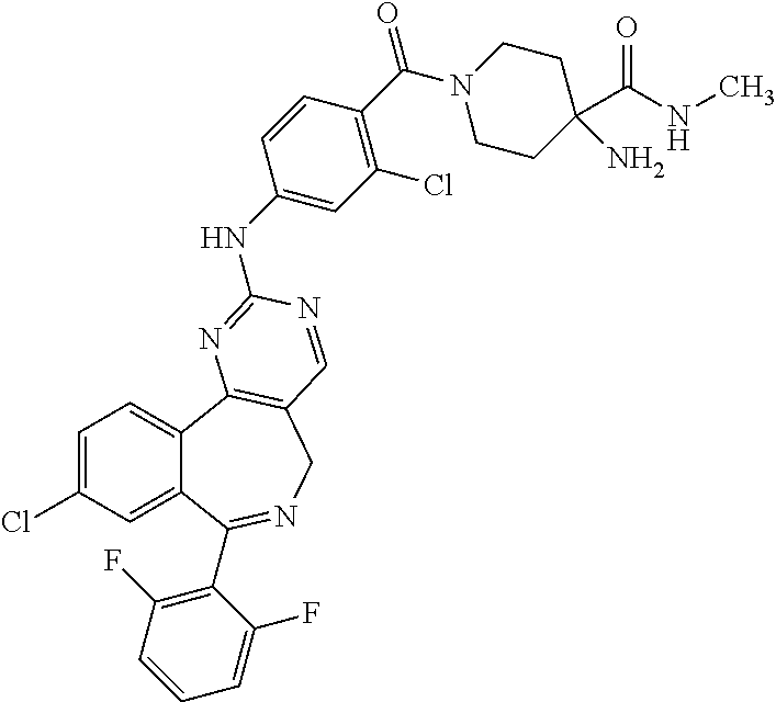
C1=C(Cl)C=C2C(=C1)C1=C(CN=C2C2=C(F)C=CC=C2F)C=NC(NC2=CC(Cl)=C(C(N3CCC(N)(C(NC)=O)CC3)=O)C=C2)=N1
